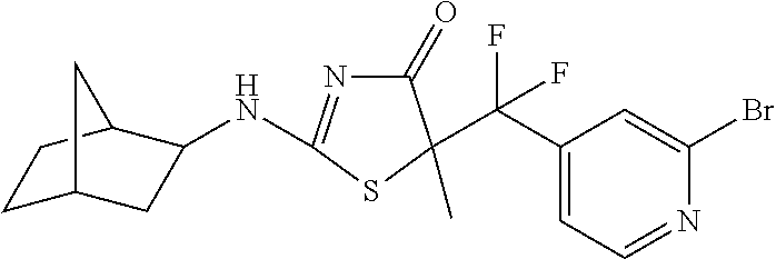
N(C1=NC(=O)C(C(C2=CC=NC(Br)=C2)(F)F)(C)S1)C1CC2CCC1C2
